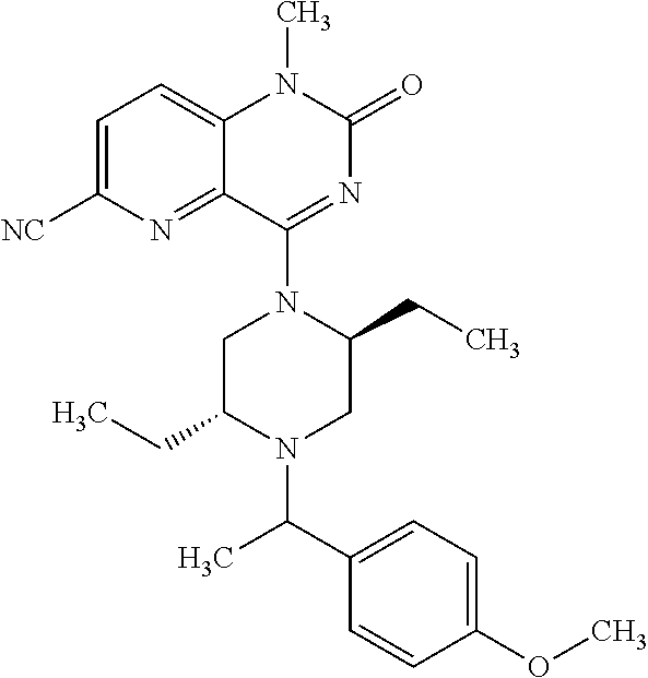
C1=C([NC])N=C2C(=C1)N(C)C(=O)N=C2N1C(CC)CN(C(C2=CC=C(OC)C=C2)C)C(CC)C1
